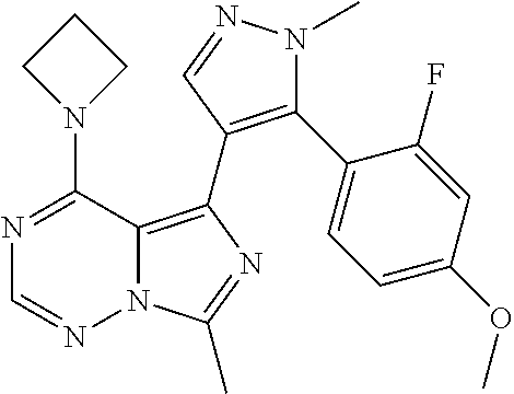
N12C(=C(C3=C(C4=CC=C(OC)C=C4F)N(C)N=C3)N=C1C)C(N1CCC1)=NC=N2
